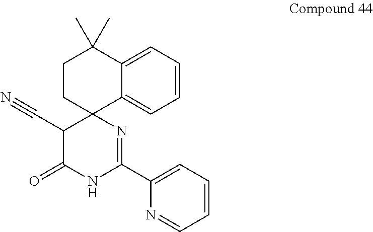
C1=CC=C2C(=C1)C1(CCC2(C)C)C(C#N)C(=O)NC(C2=CC=CC=N2)=N1
